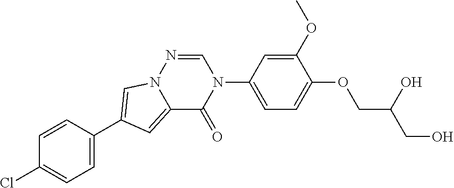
C1=C(OC)C(OCC(CO)O)=CC=C1N1C=NN2C(=CC(C3=CC=C(Cl)C=C3)=C2)C1=O
